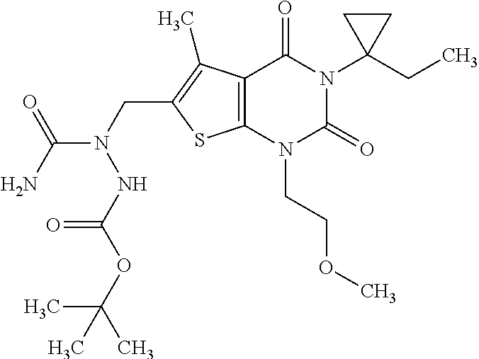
C12=C(N(CCOC)C(=O)N(C3(CC)CC3)C1=O)SC(CN(C(N)=O)NC(OC(C)(C)C)=O)=C2C
